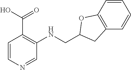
C1=CN=CC(NCC2OC3=C(C=CC=C3)C2)=C1C(O)=O
